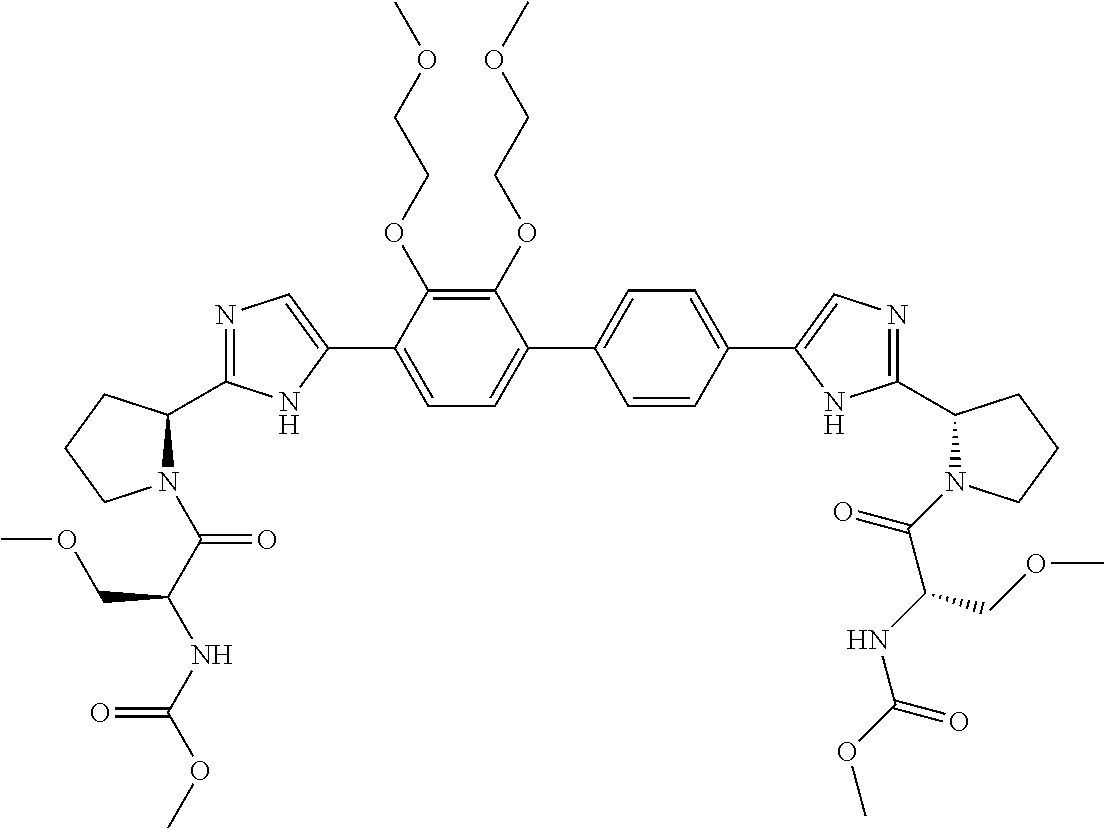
C1(OCCOC)=C(OCCOC)C(C2=CN=C(C3N(C(C(NC(OC)=O)COC)=O)CCC3)N2)=CC=C1C1=CC=C(C2=CN=C(C3N(C(=O)C(NC(OC)=O)COC)CCC3)N2)C=C1
